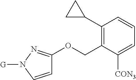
C1=CN([G])N=C1OCC1=C(C2CC2)C=CC=C1[CON3]
